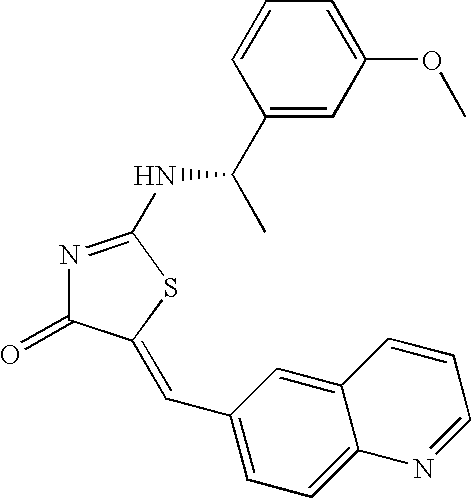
C1(C(C)NC2=NC(=O)C(=CC3=CC=C4C(=C3)C=CC=N4)S2)=CC(OC)=CC=C1
